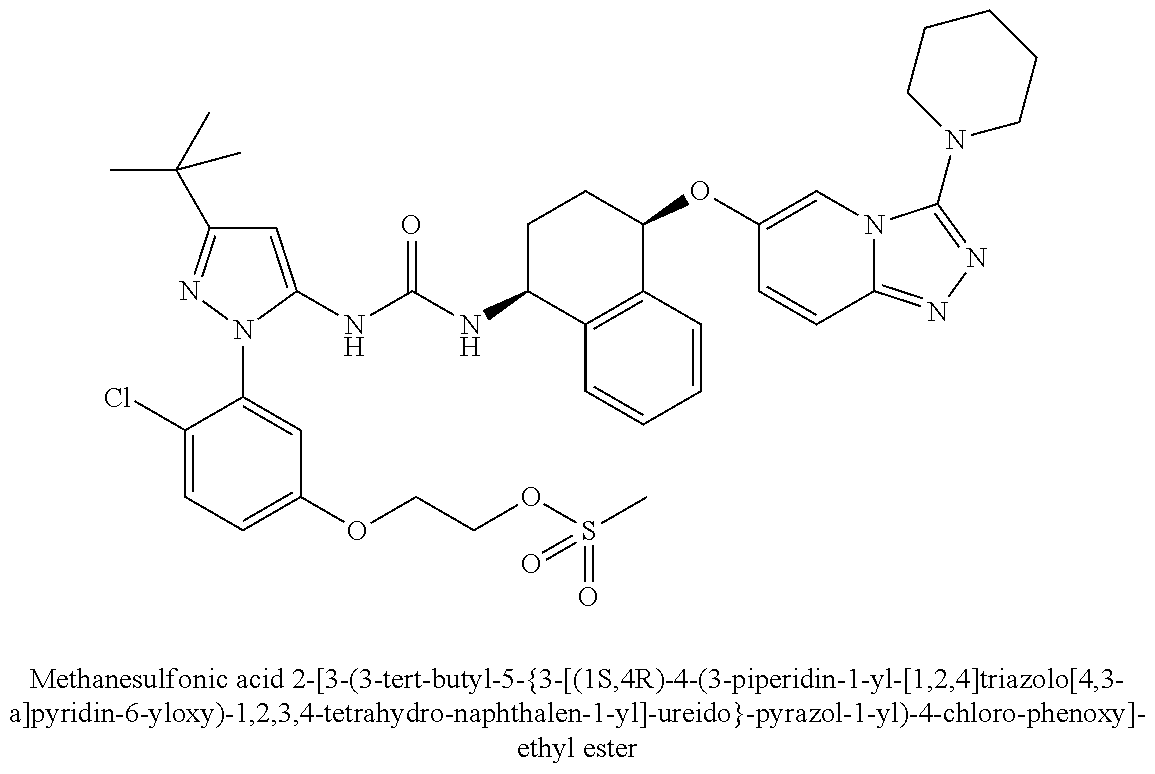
C1=C(NC(NC2C3=C(C(OC4=CN5C(=NN=C5N5CCCCC5)C=C4)CC2)C=CC=C3)=O)N(C2=CC(OCCOS(C)(=O)=O)=CC=C2Cl)N=C1C(C)(C)C
